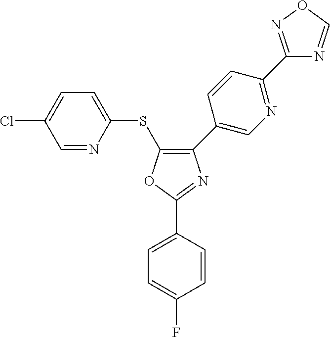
O1C(C2=CC=C(F)C=C2)=NC(C2=CN=C(C3=NOC=N3)C=C2)=C1SC1=CC=C(Cl)C=N1
